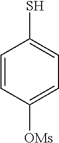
C1=CC([OMs])=CC=C1S
